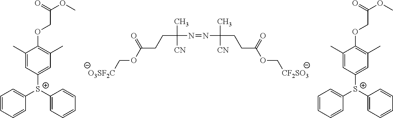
[O3SF2C]COC(CCC(N=NC(C)(CCC(OC[CF2SO3])=O)[CN])(C)[CN])=O.C1=CC=CC([S+](C2=CC(C)=C(OCC(=O)OC)C(C)=C2)C2=CC=CC=C2)=C1.C1=CC=CC([S+](C2=CC(C)=C(OCC(=O)OC)C(C)=C2)C2=CC=CC=C2)=C1
